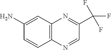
C1=CC2=C(C=C1N)N=C(C(F)(F)F)C=N2
